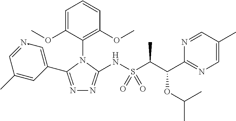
N1=C(C2=CN(C)=CC(C)=C2)N(C2=C(OC)C=CC=C2OC)C(NS(=O)(=O)C(C(C2=NC=C(C)C=N2)OC(C)C)C)=N1
